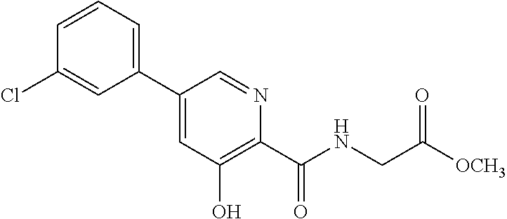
C1(C2=CC=CC(Cl)=C2)=CC(O)=C(C(NCC([OCH3])=O)=O)N=C1
